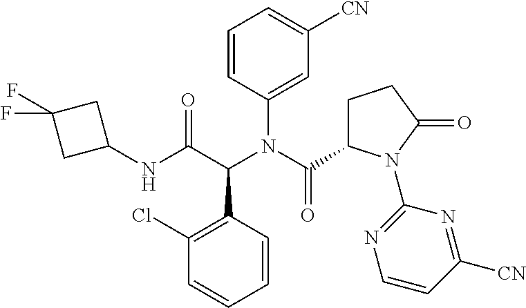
C1(Cl)=C(C(C(NC2CC(F)(F)C2)=O)N(C(C2CCC(=O)N2C2=NC=CC([CN])=N2)=O)C2=CC([CN])=CC=C2)C=CC=C1
